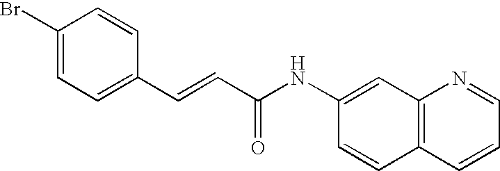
C1(C=CC(=O)NC2=CC3=C(C=C2)C=CC=N3)=CC=C(Br)C=C1
